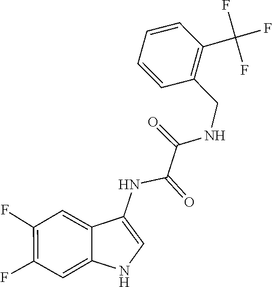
C12=CC(F)=C(F)C=C1C(NC(=O)C(=O)NCC1=C(C(F)(F)F)C=CC=C1)=CN2
